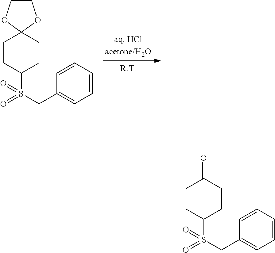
C1CC(S(CC2=CC=CC=C2)(=O)=O)CCC12OCCO2.C1CC(S(CC2=CC=CC=C2)(=O)=O)CCC1=O
